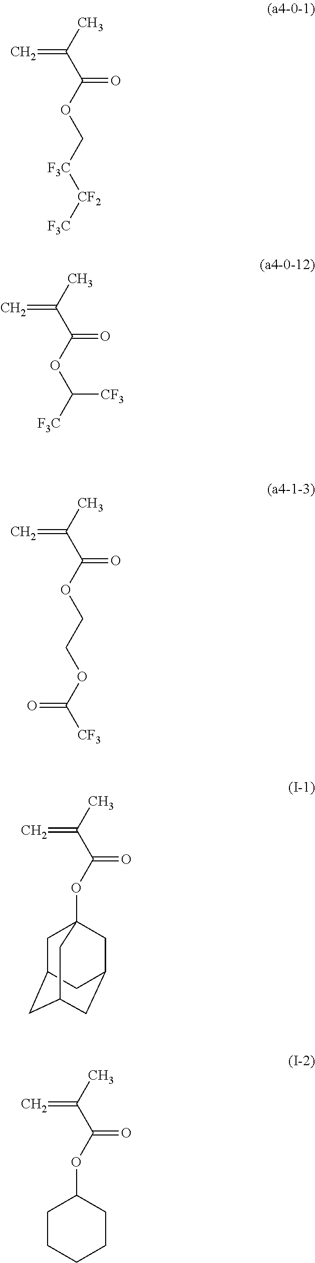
CC(C(=O)OC[F3C][CF2][F3C])=C.CC(C(=O)OC([F3C])[CF3])=C.CC(C(=O)OCCOC(=O)[CF3])=C.CC(C(=O)OC12CC3CC(CC(C1)C3)C2)=C.CC(C(=O)OC1CCCCC1)=C
